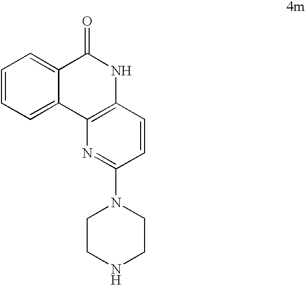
C1=CC=C2C(=C1)C(=O)NC1=C2N=C(N2CCNCC2)C=C1
